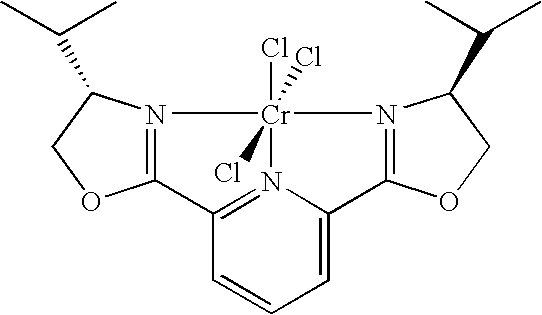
C1=CC=C2N3=C1C1=N(C(C(C)C)CO1)[Cr]3(Cl)(Cl)(Cl)N1=C2OCC1C(C)C
